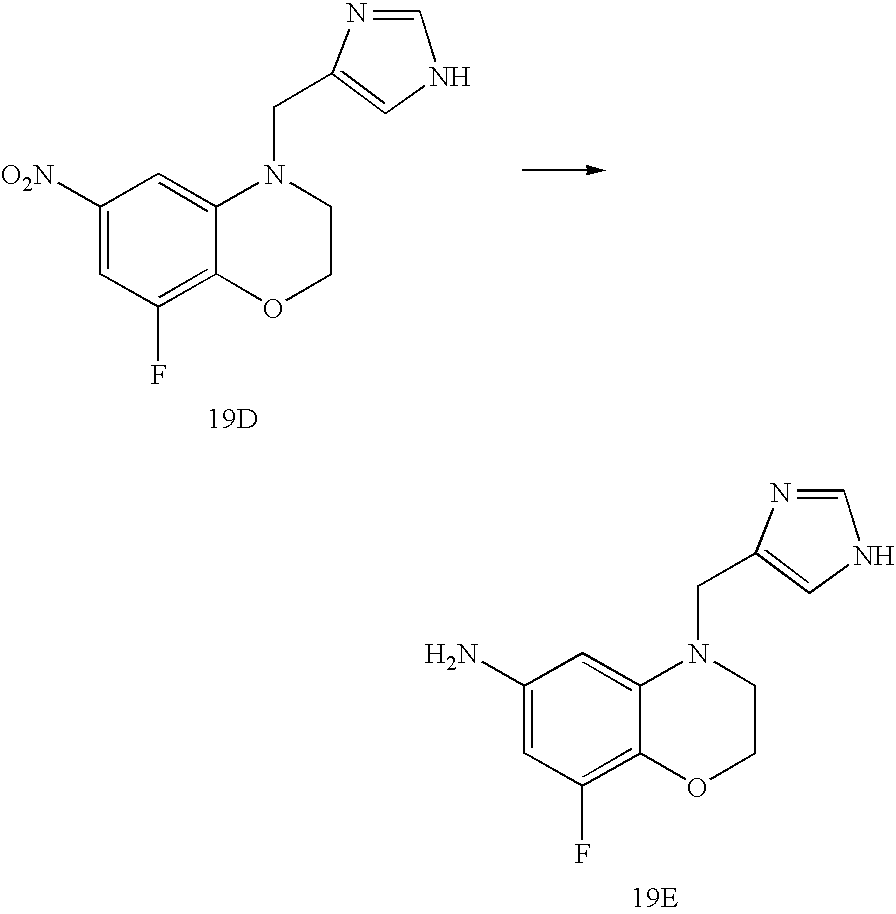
C1(N)=CC(F)=C2C(=C1)N(CC1=CNC=N1)CCO2.[19E].C1([O2N])=CC(F)=C2C(=C1)N(CC1=CNC=N1)CCO2.[19D]
